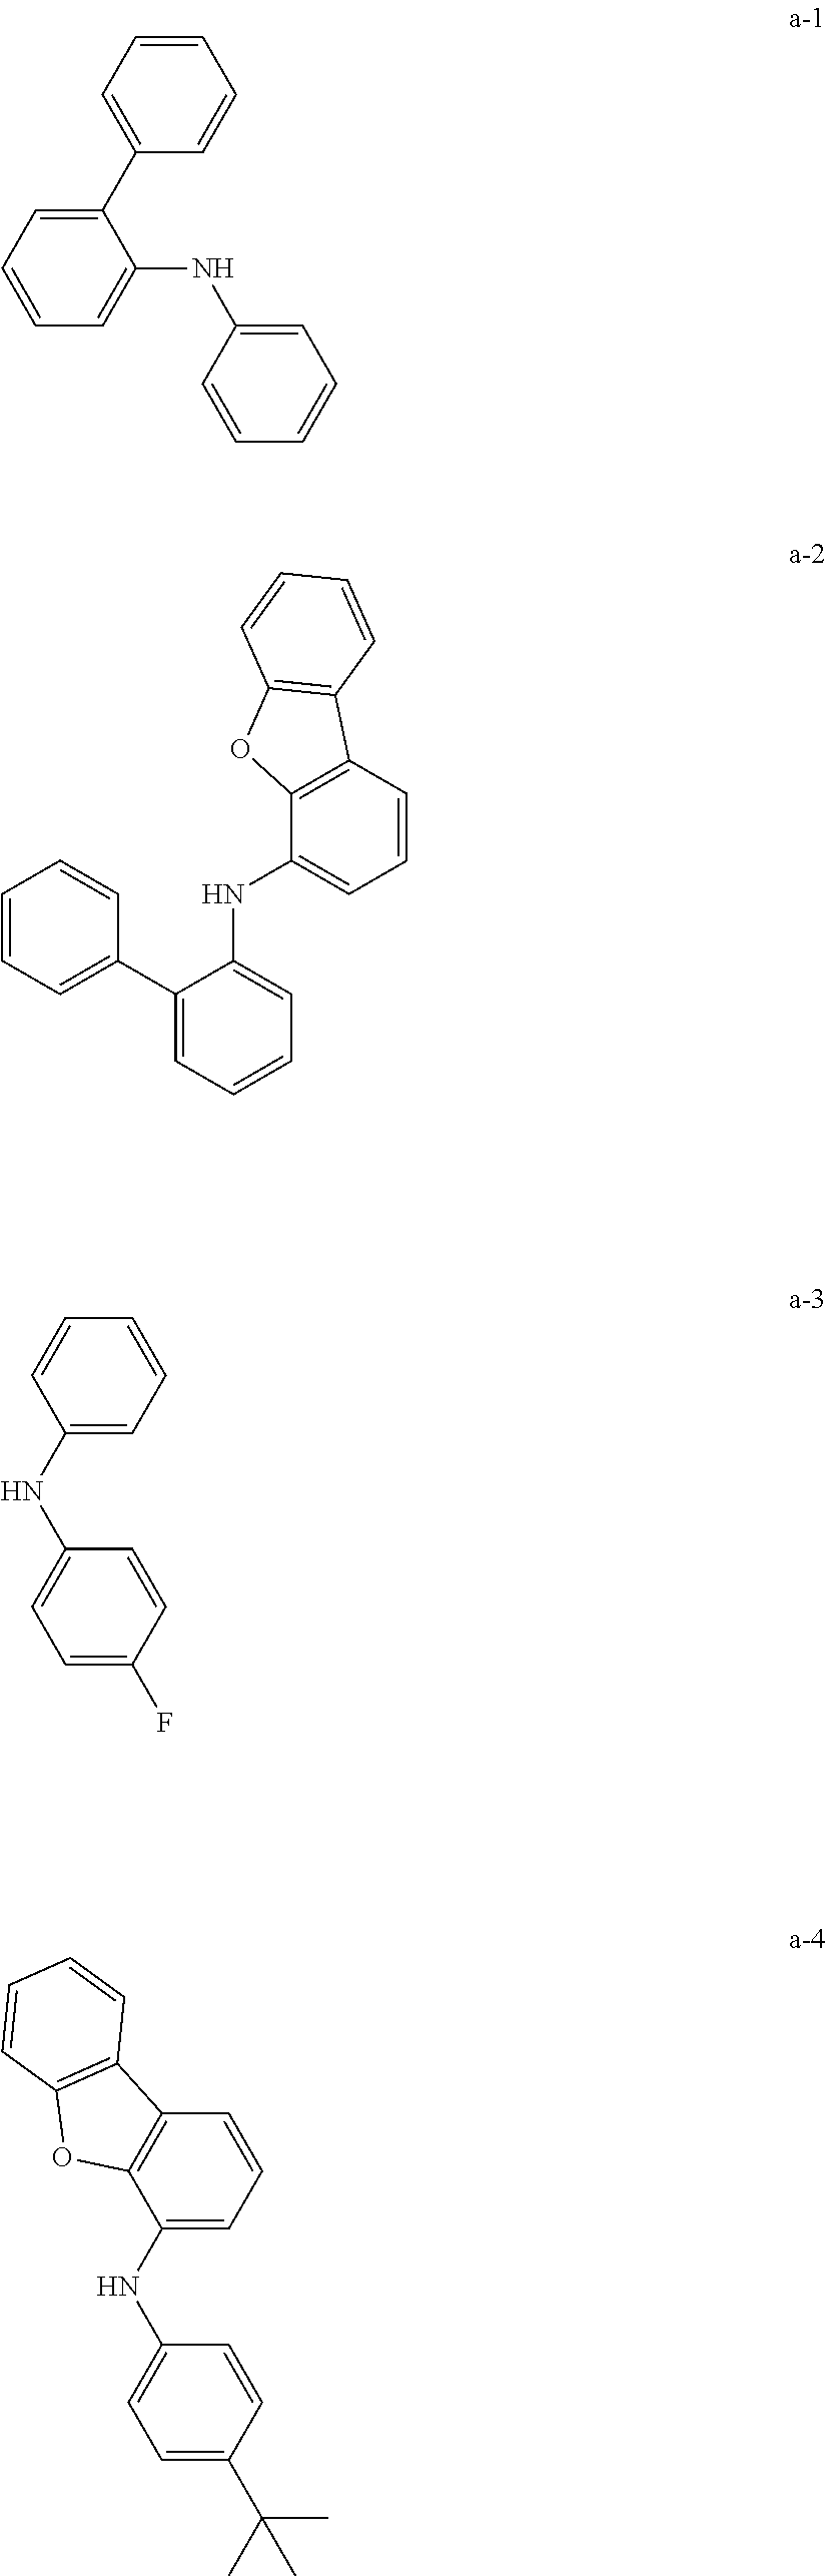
C1(NC2=CC=CC=C2)=CC=CC=C1C1=CC=CC=C1.C1(NC2=CC=CC3=C2OC2=C3C=CC=C2)=CC=CC=C1C1=CC=CC=C1.C1(NC2=CC=C(F)C=C2)=CC=CC=C1.C1(NC2=CC=C(C(C)(C)C)C=C2)=CC=CC2=C1OC1=C2C=CC=C1
